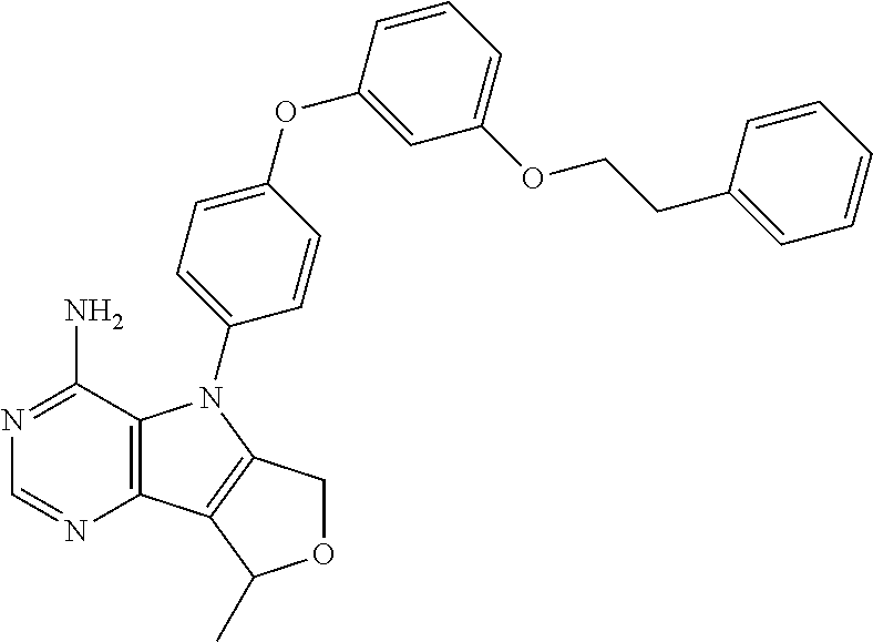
C12=C(C(N)=NC=N1)N(C1=CC=C(OC3=CC(OCCC4=CC=CC=C4)=CC=C3)C=C1)C1=C2C(C)OC1
